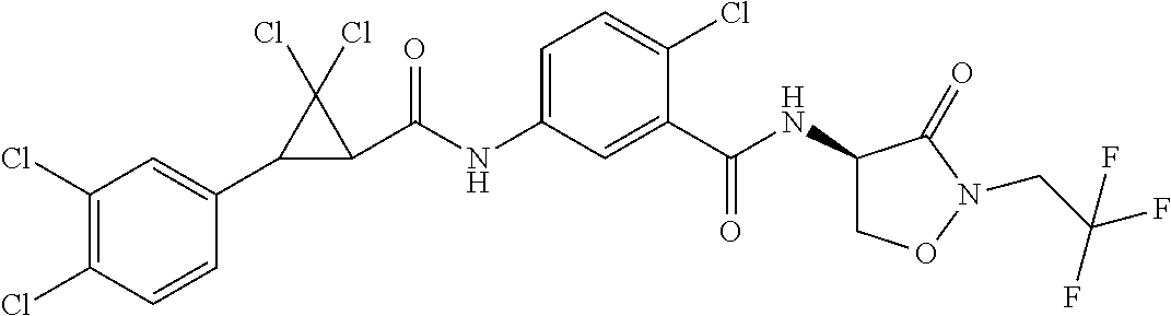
C1(C2C(C(NC3=CC=C(Cl)C(C(NC4CON(CC(F)(F)F)C4=O)=O)=C3)=O)C2(Cl)Cl)=CC(Cl)=C(Cl)C=C1
